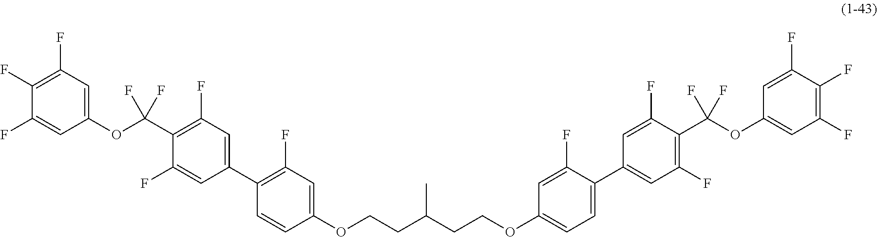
O(CCC(CCOC1=CC=C(C2=CC(F)=C(C(OC3=CC(F)=C(F)C(F)=C3)(F)F)C(F)=C2)C(F)=C1)C)C1=CC(F)=C(C2=CC(F)=C(C(OC3=CC(F)=C(F)C(F)=C3)(F)F)C(F)=C2)C=C1
